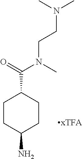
C1CC(N)CCC1C(=O)N(CCN(C)C)C
